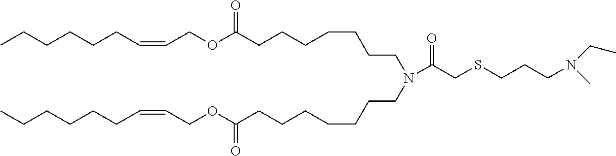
CCCCCCC=CCOC(CCCCCCCN(CCCCCCCC(OCC=CCCCCCC)=O)C(CSCCCN(C)CC)=O)=O
